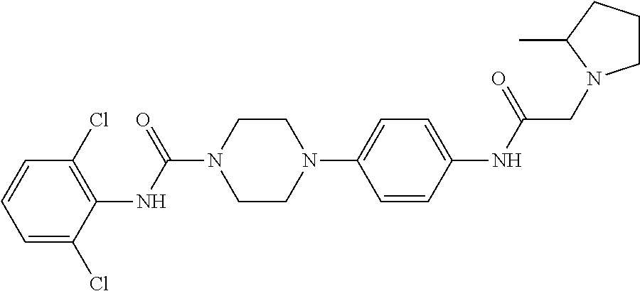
C1=C(Cl)C(NC(N2CCN(C3=CC=C(NC(=O)CN4CCCC4C)C=C3)CC2)=O)=C(Cl)C=C1
